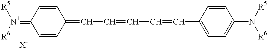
C1(=[N+]([R6])[R5])C=CC(=CC=CC=CC2=CC=C(N([R6])[R5])C=C2)C=C1
